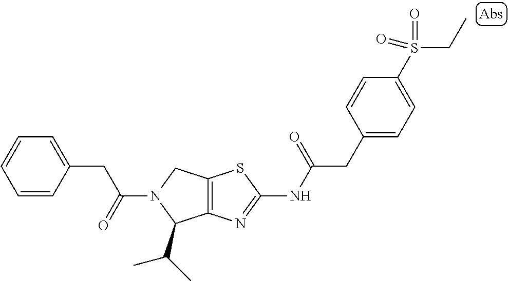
C12=C(N=C(NC(CC3=CC=C(S(CC)(=O)=O)C=C3)=O)S1)C(C(C)C)N(C(CC1=CC=CC=C1)=O)C2
